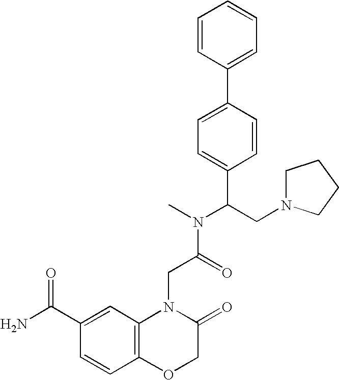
C1=CC(C2=CC=C(C(CN3CCCC3)N(C)C(=O)CN3C4=C(OCC3=O)C=CC(C(N)=O)=C4)C=C2)=CC=C1
